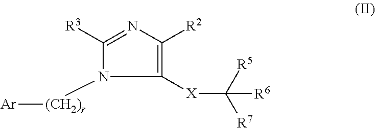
[X](C([R7])([R5])[R6])C1=C([R2])N=C([R3])N1[(CH2)r][Ar]
